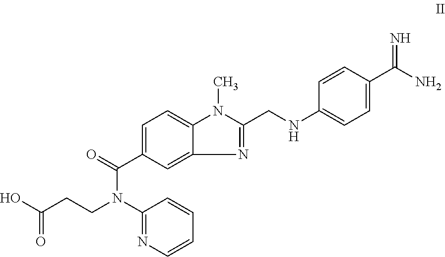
C1=C(C(=O)N(CCC(O)=O)C2=NC=CC=C2)C=C2C(=C1)N(C)C(CNC1=CC=C(C(N)=N)C=C1)=N2
